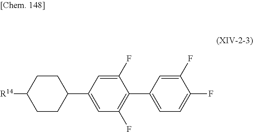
C1(F)=CC(C2CCC([R14])CC2)=CC(F)=C1C1=CC=C(F)C(F)=C1
